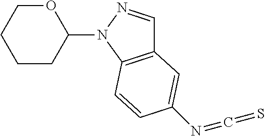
C1CC(N2C3=C(C=N2)C=C(N=C=S)C=C3)OCC1
